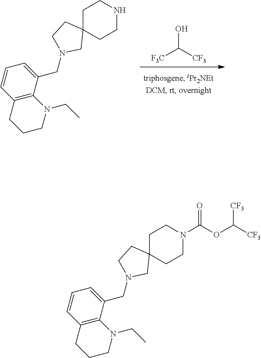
C1C2(CCNC1)CCN(CC1=CC=CC3=C1N(CC)CCC3)C2.[F3C]C([CF3])O.C1C2(CCN(C(OC([CF3])[CF3])=O)C1)CCN(CC1=CC=CC3=C1N(CC)CCC3)C2
